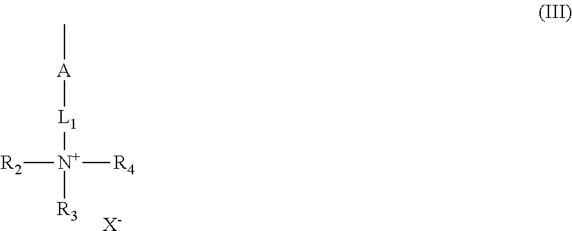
C[A][L1][N+]([R3])([R2])[R4].[X-]
